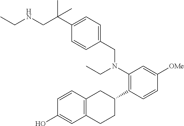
C(NCC(C1=CC=C(CN(C2=C(C3CC4=C(CC3)C=C(O)C=C4)C=CC([OMe])=C2)CC)C=C1)(C)C)C
